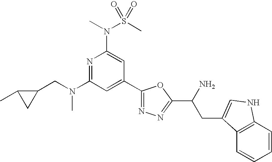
N1=C(N(CC2C(C)C2)C)C=C(C2=NN=C(C(N)CC3=CNC4=C3C=CC=C4)O2)C=C1N(S(C)(=O)=O)C
